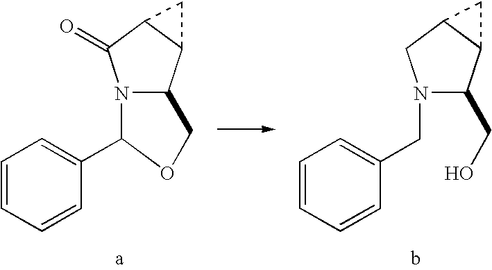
C1=CC=CC(CN2C(CO)C3C(C2)C3)=C1.C1=CC=CC(C2N3C(C4C(C3=O)C4)CO2)=C1
